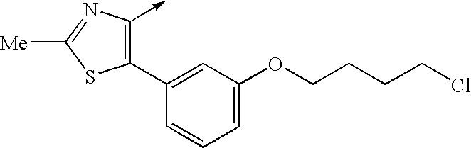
C1(C2=CC(OCCCCCl)=CC=C2)=C(->C)N=C([Me])S1
